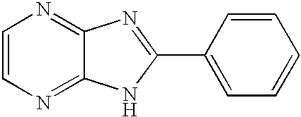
C1=CN=C2C(=N1)N=C(C1=CC=CC=C1)N2
